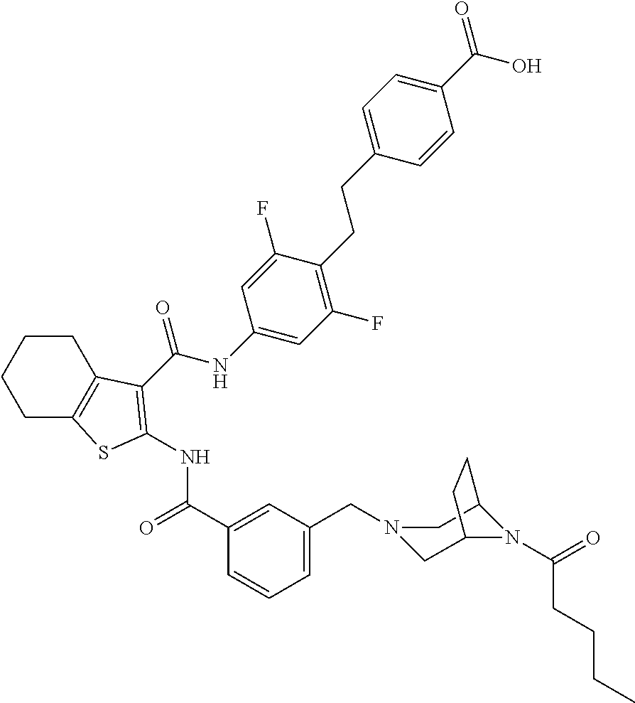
C1C2=C(CCC1)C(C(NC1=CC(F)=C(CCC3=CC=C(C(O)=O)C=C3)C(F)=C1)=O)=C(NC(C1=CC(CN3CC4N(C(CCCC)=O)C(C3)CC4)=CC=C1)=O)S2
